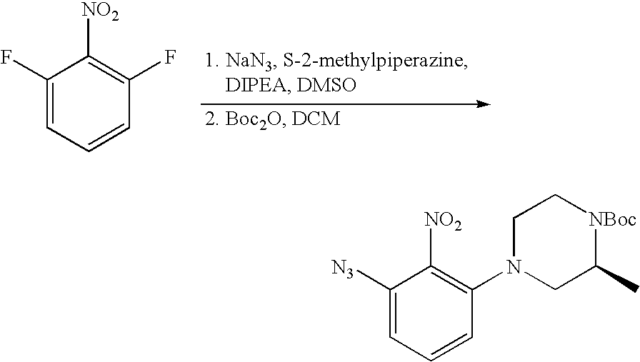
C1(F)=CC=CC(F)=C1[NO2].C1([N3])=CC=CC(N2CC(C)[NBoc]CC2)=C1[NO2]
